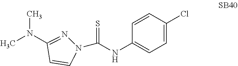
N1(C(NC2=CC=C(Cl)C=C2)=S)N=C(N(C)C)C=C1
